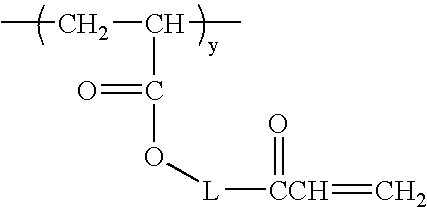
CCC(C)C(=O)O[L][CCH](=C)=O
